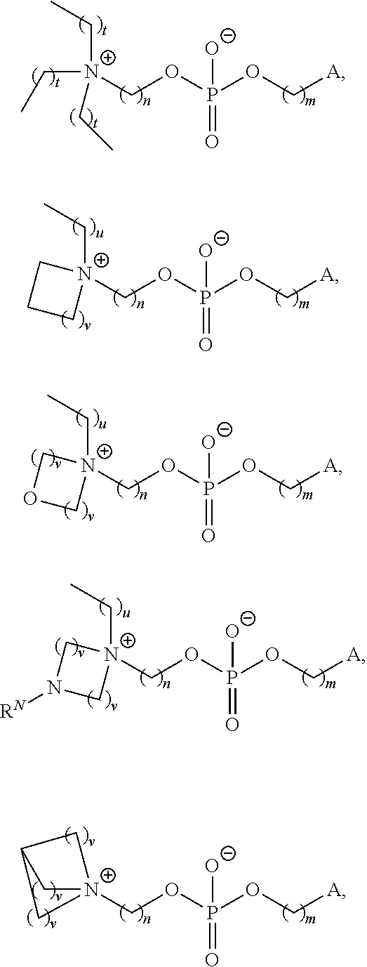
[N+]12(COP(OC[A])([O-])=O)CC(C1)C2.[N+]1(COP(OC[A])([O-])=O)(CC)CN([RN])C1.[N+]1(COP(OC[A])([O-])=O)(CC)CCC1.[N+]1(COP(OC[A])([O-])=O)(CC)COC1.[N+](COP(OC[A])([O-])=O)(CC)(CC)CC
